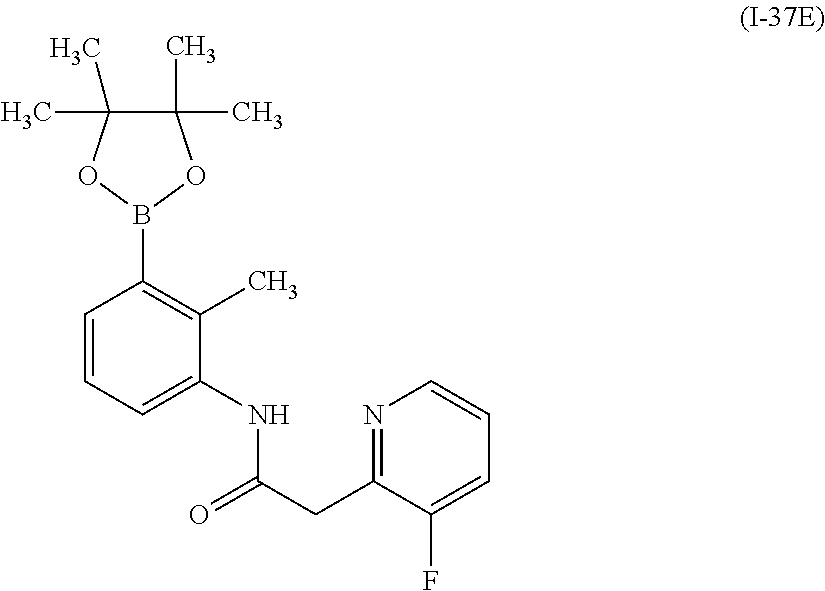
N1=C(CC(=O)NC2=CC=CC(B3OC(C)(C)C(C)(C)O3)=C2C)C(F)=CC=C1
